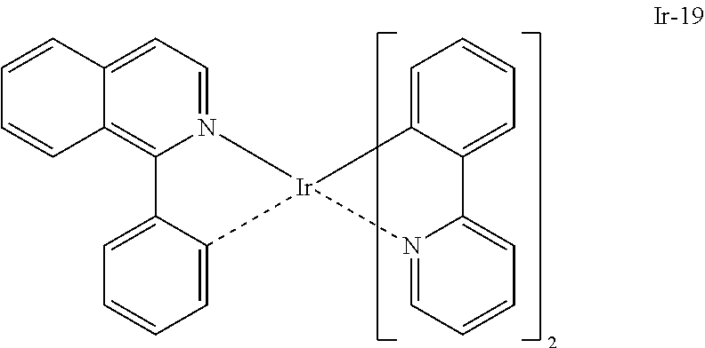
C1=C2C(=CC=C1)C1=CC=CC=N1[Ir]21N2=CC=C3C(=C2C2=CC=CC=C21)C=CC=C3
